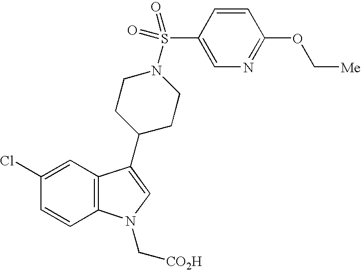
C1(Cl)=CC2=C(C=C1)N(C[CO2H])C=C2C1CCN(S(C2=CN=C(OC[Me])C=C2)(=O)=O)CC1
